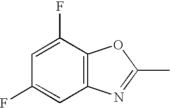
C1=C(F)C2=C(C=C1F)N=C(C)O2
